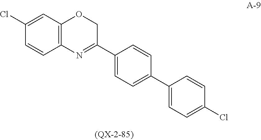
C1(Cl)=CC2=C(C=C1)N=C(C1=CC=C(C3=CC=C(Cl)C=C3)C=C1)CO2
